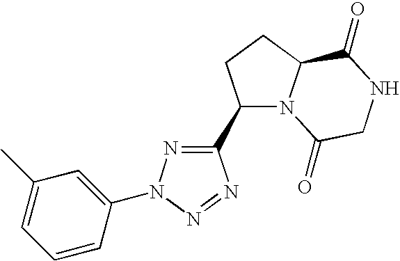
N1=C(C2N3C(CC2)C(=O)NCC3=O)N=NN1C1=CC(C)=CC=C1
